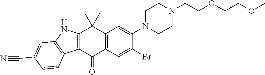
C12=C(C(=O)C3=C(C1(C)C)C=C(N1CCN(CCOCCOC)CC1)C(Br)=C3)C1=C(N2)C=C(C#N)C=C1
